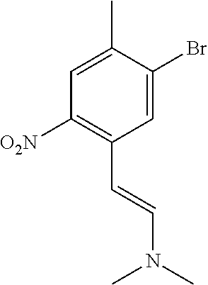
C1([O2N])=C(C=CN(C)C)C=C(Br)C(C)=C1
